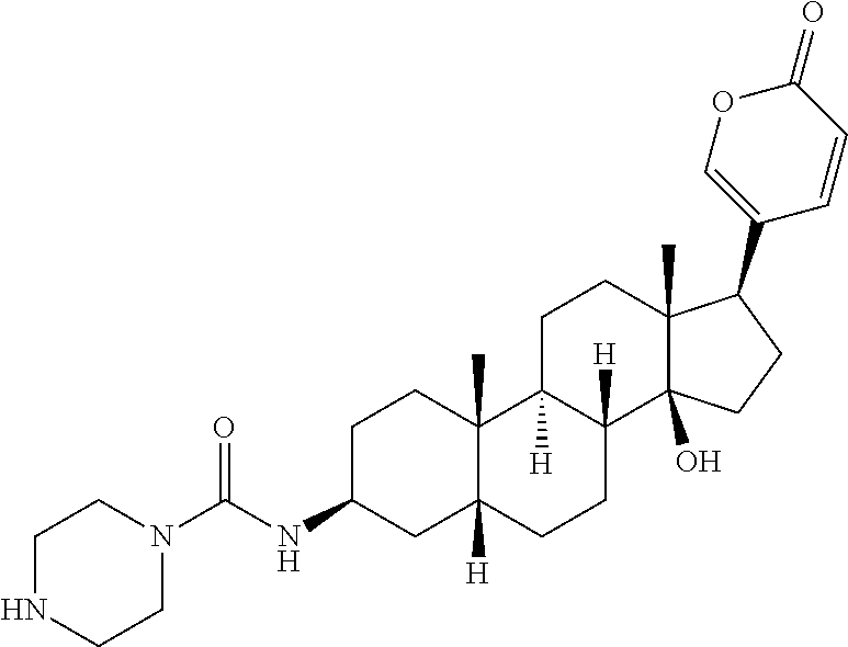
C1C(NC(N2CCNCC2)=O)CC2([H])C(C)(C1)C1([H])C([H])(CC2)C2(O)C(C)(CC1)C(C1=COC(=O)C=C1)CC2
